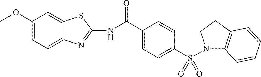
C1=CC(C(NC2=NC3=CC=C(OC)C=C3S2)=O)=CC=C1S(=O)(=O)N1C2=C(CC1)C=CC=C2
